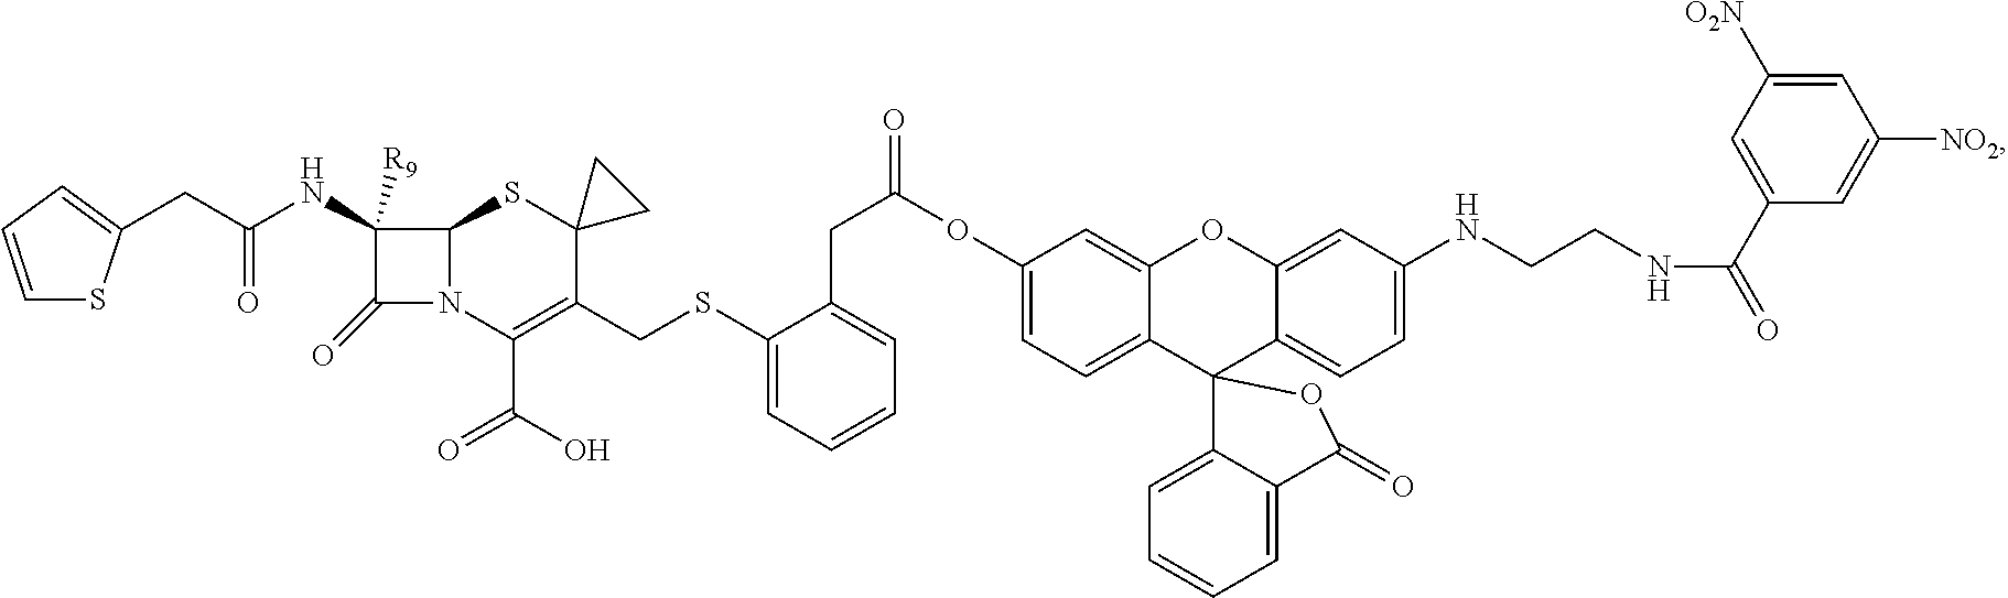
C12N(C(C(O)=O)=C(CSC3=CC=CC=C3CC(=O)OC3=CC=C4C(=C3)OC3=CC(NCCNC(C5=CC([O2N])=CC([NO2])=C5)=O)=CC=C3C43C4=CC=CC=C4C(=O)O3)C3(S1)CC3)C(=O)C2(NC(CC1=CC=CS1)=O)[R9]
